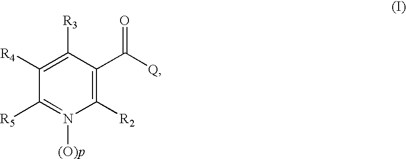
C1([R4])=C([R3])C(C(=O)[Q])=C([R2])N([(O)p])=C1[R5]
